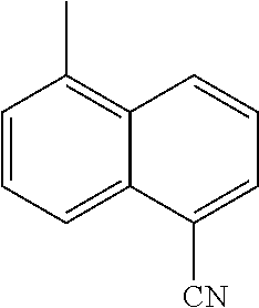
C1=CC=C2C(=C1C)C=CC=C2[CN]
